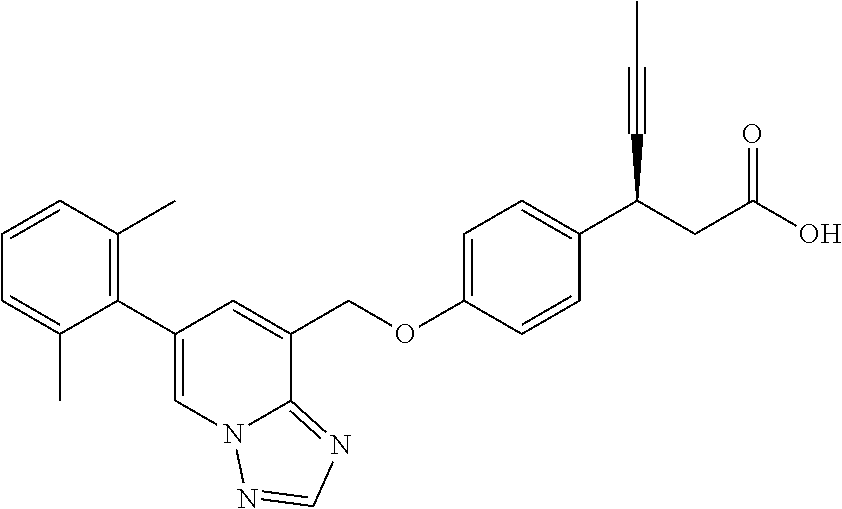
C1(C2=C(C)C=CC=C2C)=CN2C(=NC=N2)C(COC2=CC=C(C(CC(O)=O)C#CC)C=C2)=C1
